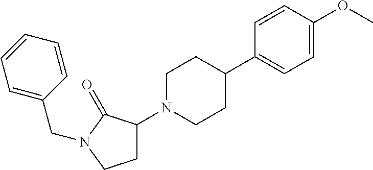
C1N(C2CCN(CC3=CC=CC=C3)C2=O)CCC(C2=CC=C(OC)C=C2)C1
